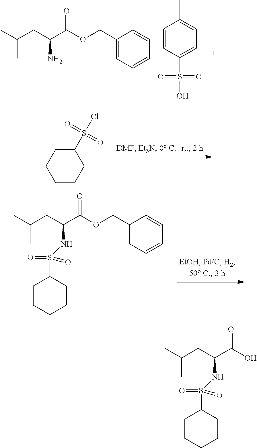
C1(S(Cl)(=O)=O)CCCCC1.C(CC(C(OCC1=CC=CC=C1)=O)NS(C1CCCCC1)(=O)=O)(C)C.C(CC(C(OCC1=CC=CC=C1)=O)N)(C)C.C1=CC(S(O)(=O)=O)=CC=C1C.C(CC(C(O)=O)NS(C1CCCCC1)(=O)=O)(C)C
